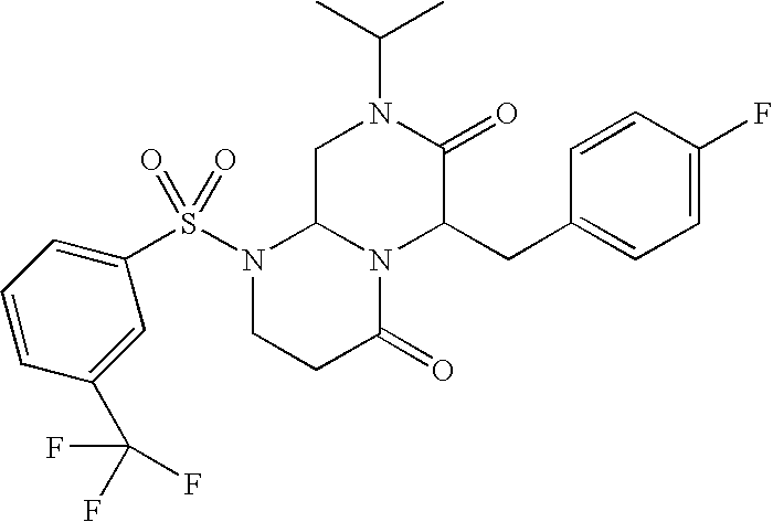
C1C2N(C(CC3=CC=C(F)C=C3)C(=O)N1C(C)C)C(=O)CCN2S(=O)(C1=CC=CC(C(F)(F)F)=C1)=O
